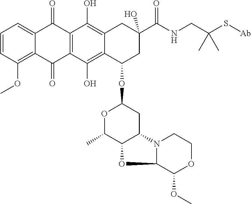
C1=CC(OC)=C2C(=C1)C(=O)C1=C(C2=O)C(O)=C2C(=C1O)CC(O)(C(NCC(S[Ab])(C)C)=O)CC2OC1OC(C)C2C(C1)N1C(C(OC)OCC1)O2
